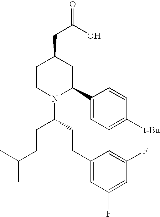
C1CN(C(CCC2=CC(F)=CC(F)=C2)CCC(C)C)C(C2=CC=C([t-Bu])C=C2)CC1CC(=O)O
